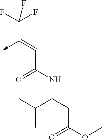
C(C(NC(CC(OC)=O)C(C)C)=O)=C(->C)C(F)(F)F
